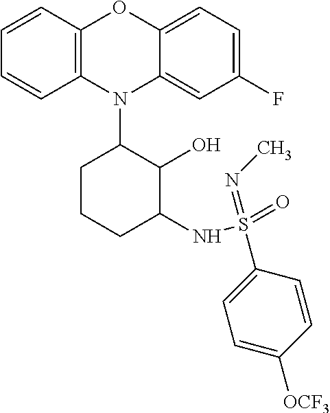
N1(C2CCCC(NS(=O)(=NC)C3=CC=C([OCF3])C=C3)C2O)C2=C(C=CC=C2)OC2=CC=C(F)C=C12
